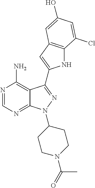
N1=CN=C2C(=C1N)C(C1=CC3=C(N1)C(Cl)=CC(O)=C3)=NN2C1CCN(C(=O)C)CC1
